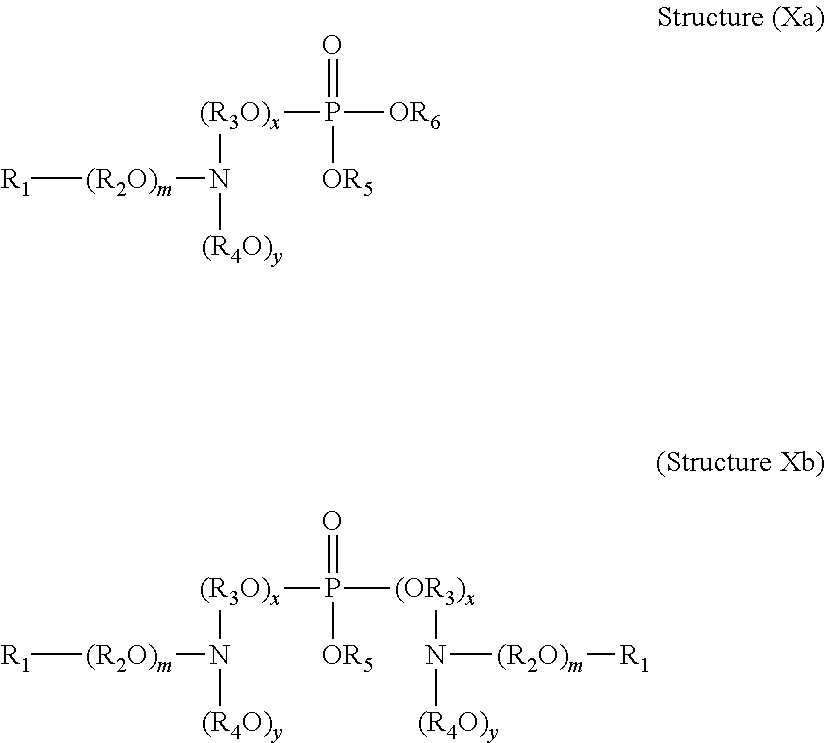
[R1][(R2O)m]N([(R4O)y])[(R3O)x]P([OR6])(=O)[OR5].[R1][(R2O)m]N([(R4O)y])[(R3O)x]P([(OR3)x]N([(R4O)y])[(R2O)m][R1])(=O)[OR5]
